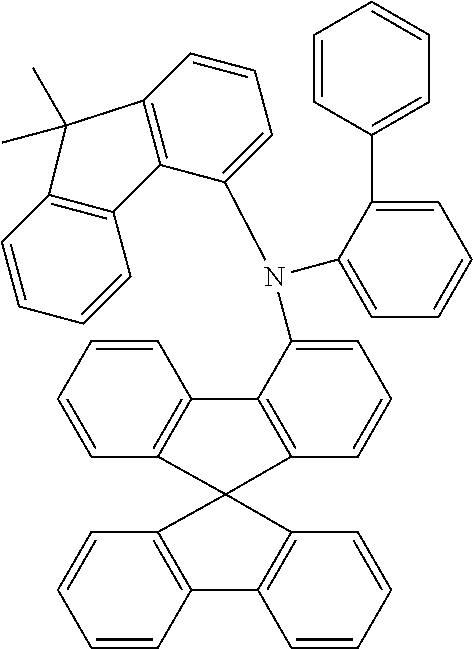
C1=CC2=C(C=C1)C1(C3=C2C=CC=C3)C2=C(C=CC=C2)C2=C1C=CC=C2N(C1=CC=CC=C1C1=CC=CC=C1)C1=CC=CC2=C1C1=C(C=CC=C1)C2(C)C
